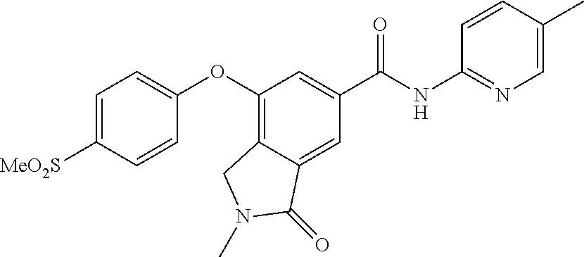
C1(OC2=CC=C([MeO2S])C=C2)=C2C(=CC(C(NC3=NC=C(C)C=C3)=O)=C1)C(=O)N(C)C2
